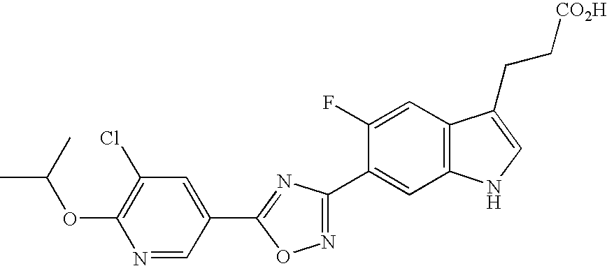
N1=CC(C2=NC(C3=CC4=C(C=C3F)C(CC[CO2H])=CN4)=NO2)=CC(Cl)=C1OC(C)C
